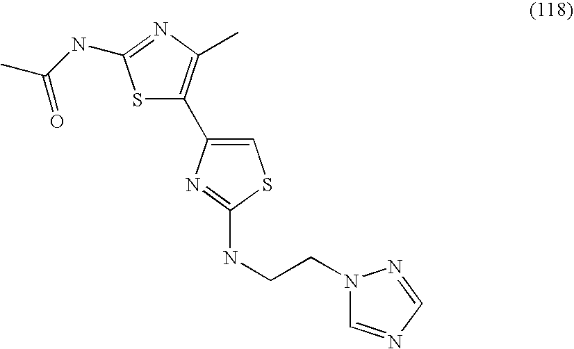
S1C(C2=CSC(NCCN3C=NC=N3)=N2)=C(C)N=C1NC(C)=O
